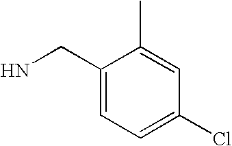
C1(CN)=CC=C(Cl)C=C1C
